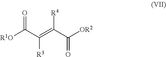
[R1O]C(C(=C(C([OR2])=O)[R4])[R3])=O
